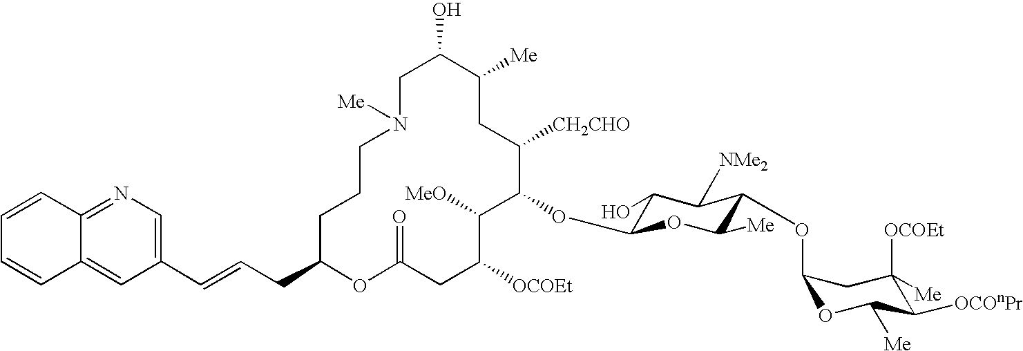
C1C(O)C([Me])CC([CH2CHO])C(OC2C(O)C([NMe2])C(OC3OC([Me])C([OCOnPr])C([OCOEt])([Me])C3)C([Me])O2)C([MeO])C([OCOEt])CC(=O)OC(CC=CC2=CN=C3C(=C2)C=CC=C3)CCCN1[Me]
